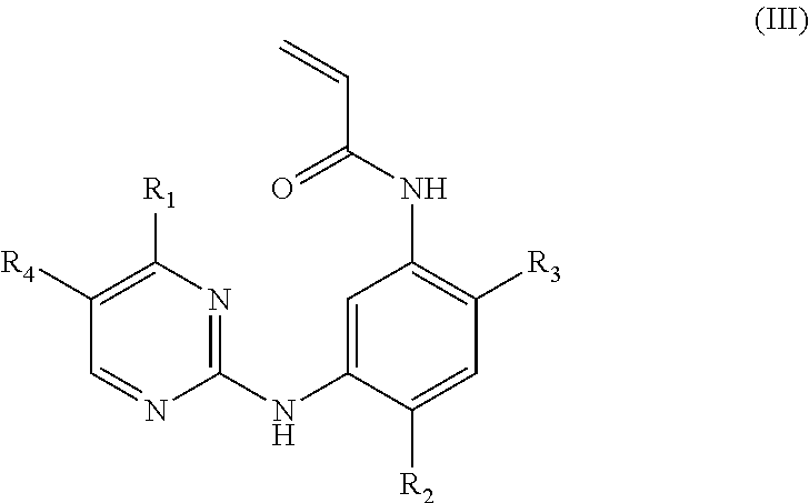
C1=NC(NC2=CC(NC(C=C)=O)=C([R3])C=C2[R2])=NC([R1])=C1[R4]
